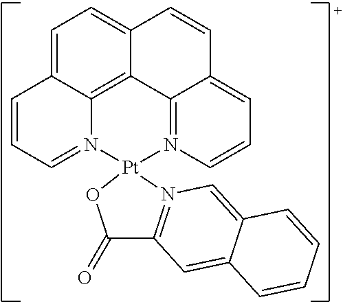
C1=C2C3=C4C(=C1)C=CC1=CC=CN(=C41)[Pt]1(N3=CC=C2)OC(=O)C2=N1C=C1C(=C2)C=CC=C1
